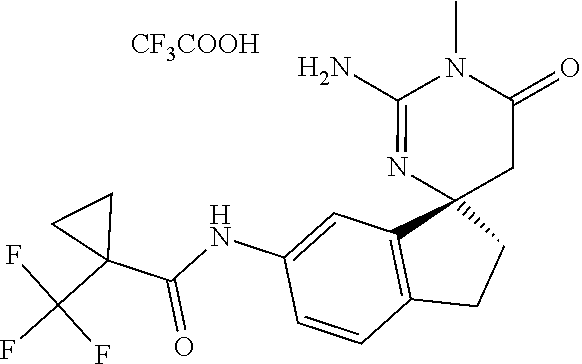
[CF3COOH].C1(NC(=O)C2(C(F)(F)F)CC2)=CC2=C(C=C1)CCC21CC(=O)N(C)C(N)=N1
